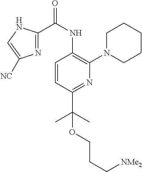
C1=CC(C(C)(C)OCCC[NMe2])=NC(N2CCCCC2)=C1NC(C1=NC([NC])=CN1)=O
